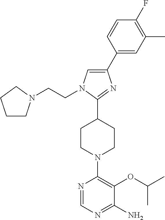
C1(C2=CC(C)=C(F)C=C2)=CN(CCN2CCCC2)C(C2CCN(C3=C(OC(C)C)C(N)=NC=N3)CC2)=N1
